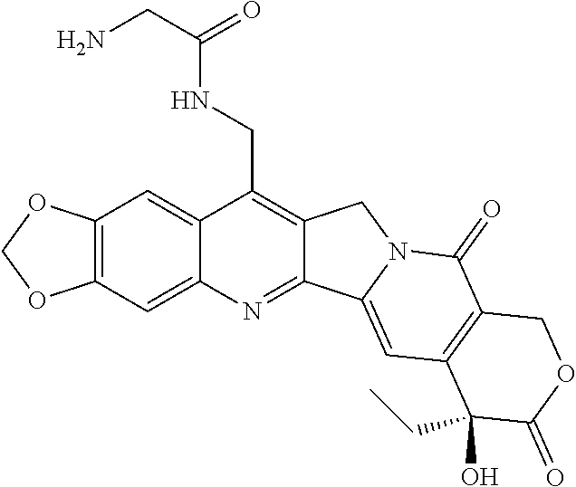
O1COC2=C1C=C1C(CNC(CN)=O)=C3C(=NC1=C2)C1=CC2=C(C(=O)N1C3)COC(=O)C2(O)CC
